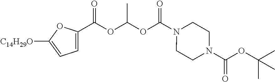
O=C(OC(OC(N1CCN(C(OC(C)(C)C)=O)CC1)=O)C)C1=CC=C([C14H29O])O1
